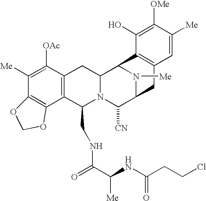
C1([Me])=C([OAc])C2=C(C(CNC(=O)C(NC(CCCl)=O)[Me])N3C(C2)C2N([Me])C(C3[CN])CC3=C2C(O)=C([OMe])C([Me])=C3)C2=C1OCO2
